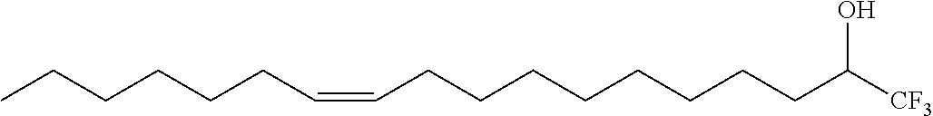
C(CCCCCCC([CF3])O)CC=CCCCCCC
